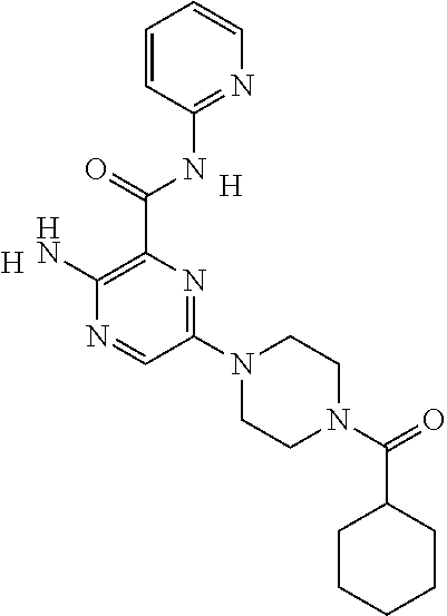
[H].[H].C1(N2CCN(C(=O)C3CCCCC3)CC2)=NC(C(=O)NC2=NC=CC=C2)=C(N)N=C1
